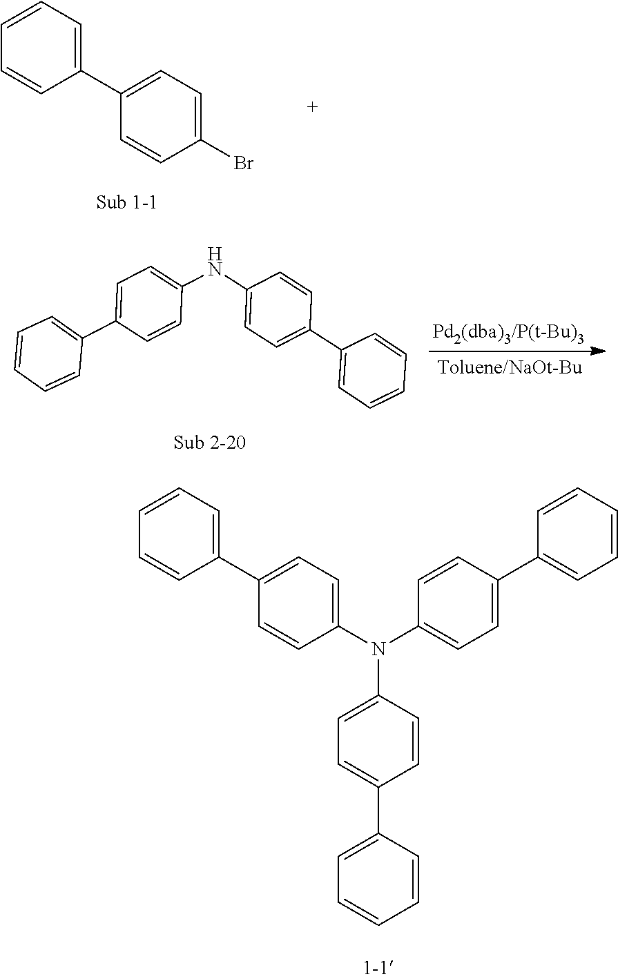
C1(C2=CC=CC=C2)=CC=C(N(C2=CC=C(C3=CC=CC=C3)C=C2)C2=CC=C(C3=CC=CC=C3)C=C2)C=C1.C1=CC=C(C2=CC=C(Br)C=C2)C=C1.C1=C(C2=CC=CC=C2)C=CC(NC2=CC=C(C3=CC=CC=C3)C=C2)=C1
